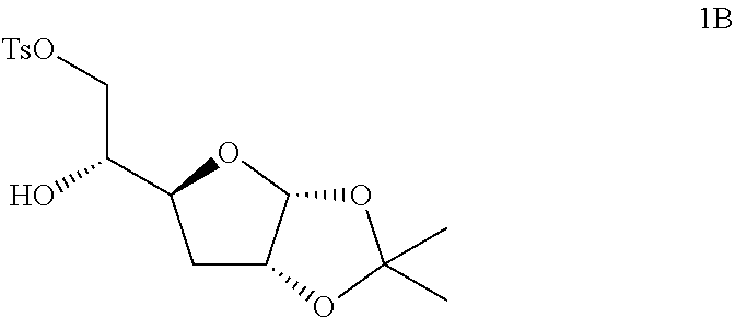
C1C2C(OC1C(O)C[TsO])OC(C)(C)O2
